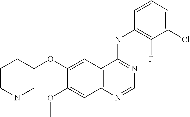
O(C1=CC2=C(C=C1OC)N=CN=C2NC1=C(F)C(Cl)=CC=C1)C1CCCNC1
